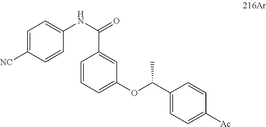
C1=C([NC])C=CC(NC(=O)C2=CC(OC(C)C3=CC=C([Ac])C=C3)=CC=C2)=C1
